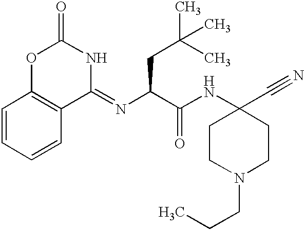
C1=CC=CC2=C1OC(=O)NC2=NC(CC(C)(C)C)C(NC1(C#N)CCN(CCC)CC1)=O
